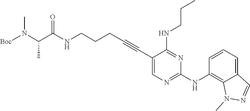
[Boc]N(C(C(NCCCC#CC1=CN=C(NC2=C3C(=CC=C2)C=NN3C)N=C1NCCC)=O)C)C
